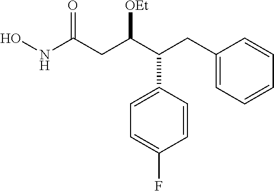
ONC(CC(C(CC1=CC=CC=C1)C1=CC=C(F)C=C1)[OEt])=O
